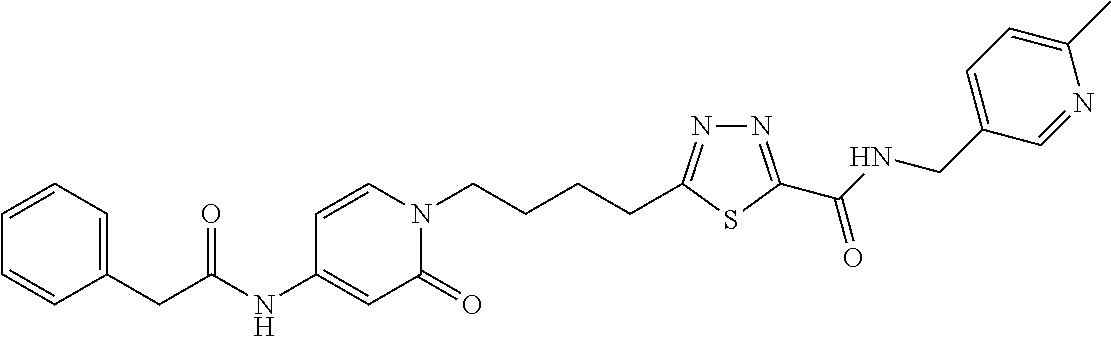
C1(NC(CC2=CC=CC=C2)=O)=CC(=O)N(CCCCC2=NN=C(C(NCC3=CC=C(C)N=C3)=O)S2)C=C1
